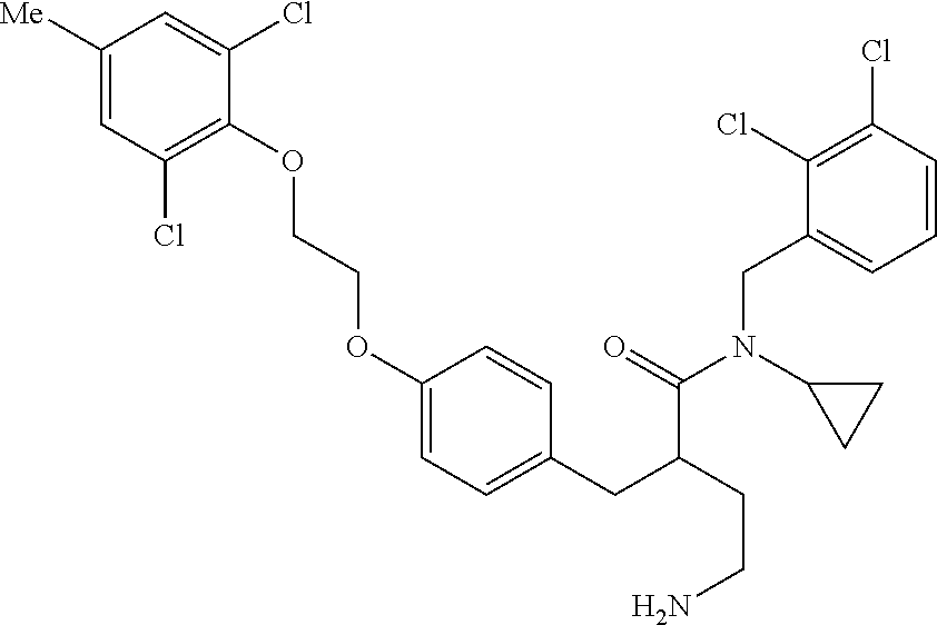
O(CCOC1=CC=C(CC(CCN)C(=O)N(C2CC2)CC2=CC=CC(Cl)=C2Cl)C=C1)C1=C(Cl)C=C([Me])C=C1Cl
